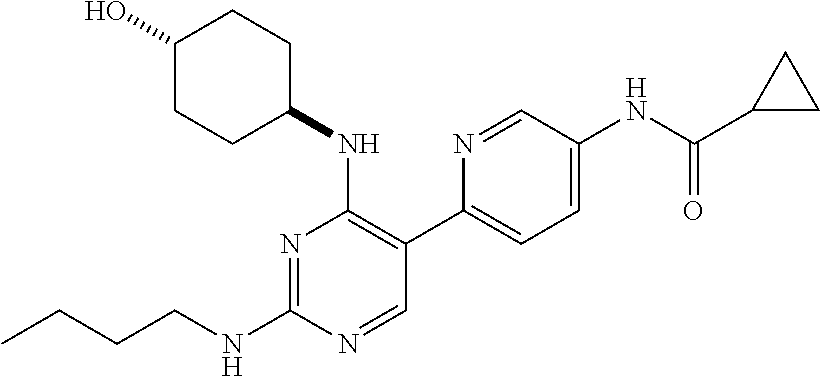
CCCCNC1=NC(NC2CCC(O)CC2)=C(C2=CC=C(NC(C3CC3)=O)C=N2)C=N1
